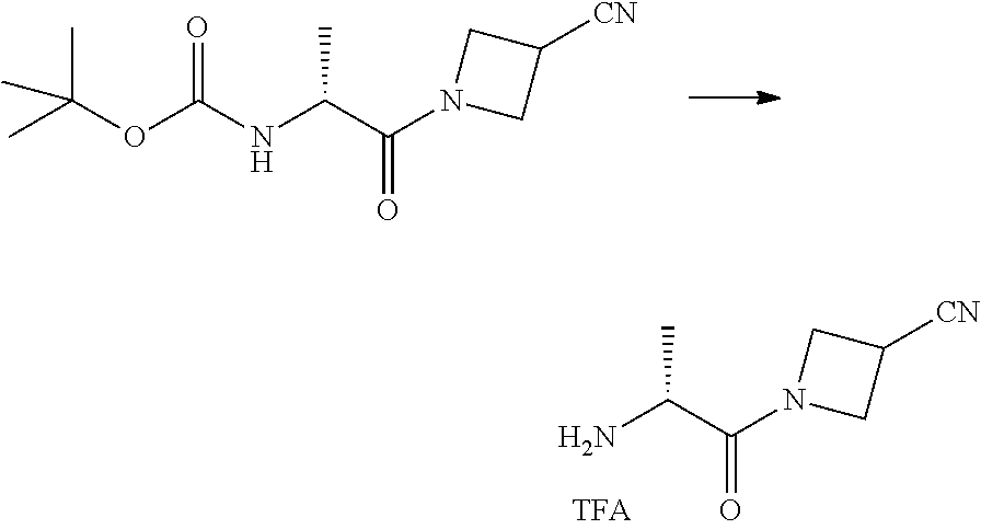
O(C(NC(C(N1CC([CN])C1)=O)C)=O)C(C)(C)C.C(C(N1CC([CN])C1)=O)(C)N
